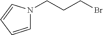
C1=CC=CN1CCCBr
